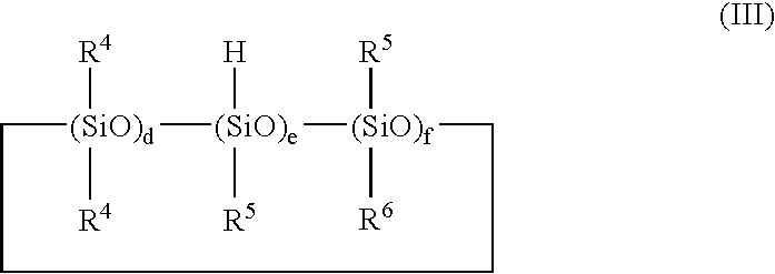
C1[(SiO)d]([R4])([R4])[(SiO)e]([H])([R5])[(SiO)f]([R5])([R6])CCC1
